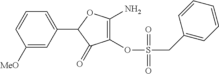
C1(OS(=O)(CC2=CC=CC=C2)=O)=C(N)OC(C2=CC=CC([MeO])=C2)C1=O
